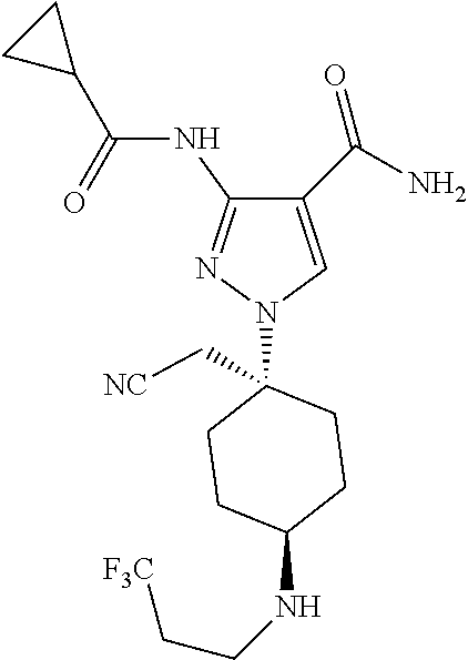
C1(C(=O)N)=CN(C2(C[NC])CCC(NCC[F3C])CC2)N=C1NC(C1CC1)=O
